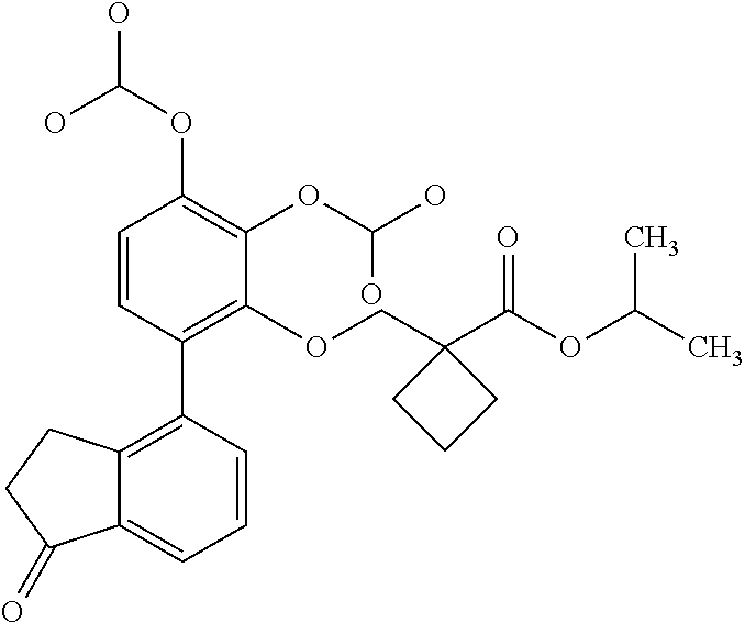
C1=CC(C2=C3C(=CC=C2)C(=O)CC3)=C(OCC2(C(OC(C)C)=O)CCC2)C(OC(O)O)=C1OC(O)O
